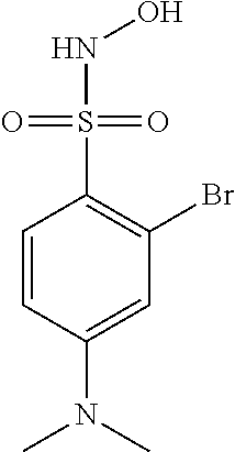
C1=CC(N(C)C)=CC(Br)=C1S(=O)(=O)NO
